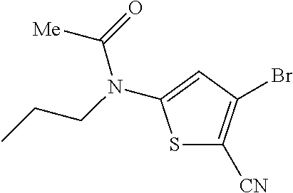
S1C([CN])=C(Br)C=C1N(C([Me])=O)CCC
